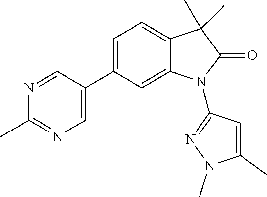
C1=C(C2=CC=C3C(=C2)N(C2=NN(C)C(C)=C2)C(=O)C3(C)C)C=NC(C)=N1
